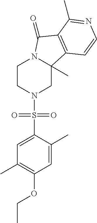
C1CN(S(C2=CC(C)=C(OCC)C=C2C)(=O)=O)CC2(C)N1C(=O)C1=C2C=CN=C1C
